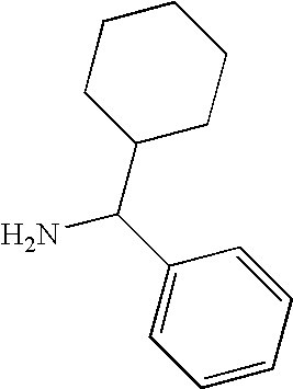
C1(C(C2CCCCC2)N)=CC=CC=C1
